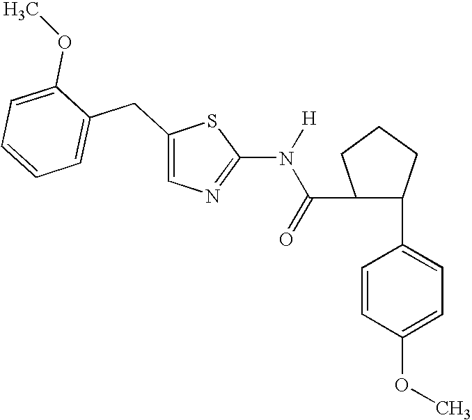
C1(C(=O)N(C2=NC=C(CC3=CC=CC=C3OC)S2)[H])C(C2=CC=C(OC)C=C2)CCC1
